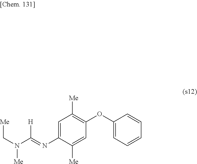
N(C1=CC([Me])=C(OC2=CC=CC=C2)C=C1[Me])=C(N(C[Me])[Me])[H]
